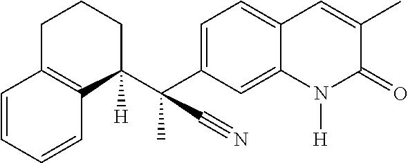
C1(C(C2([H])CCCC3=C2C=CC=C3)(C)C#N)=CC=C2C(=C1)N([H])C(=O)C(C)=C2
